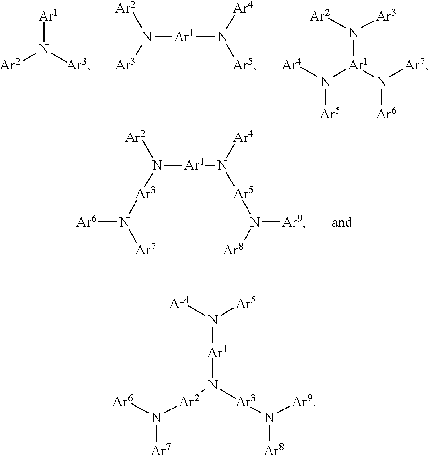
[Ar1]N([Ar3])[Ar2].[Ar4]N([Ar5])[Ar1]N([Ar2])[Ar3].[Ar4]N([Ar1](N([Ar7])[Ar6])N([Ar2])[Ar3])[Ar5].[Ar3](N([Ar7])[Ar6])N([Ar1]N([Ar5]N([Ar8])[Ar9])[Ar4])[Ar2].[Ar6]N([Ar2]N([Ar3]N([Ar9])[Ar8])[Ar1]N([Ar5])[Ar4])[Ar7]
